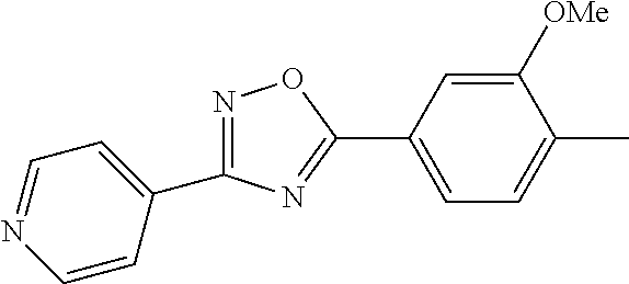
N1=C(C2=CC=NC=C2)N=C(C2=CC=C(C)C([OMe])=C2)O1
